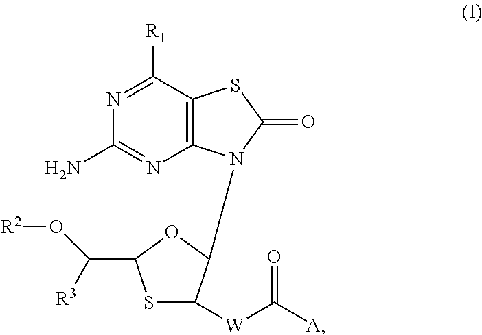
C12=C(C([R1])=NC(N)=N1)SC(=O)N2C1C([W]C([A])=O)SC(C([R3])O[R2])O1
